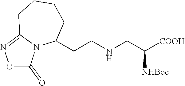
N12C(CCNCC([COOH])[NHBoc])CCCCC1=NOC2=O
